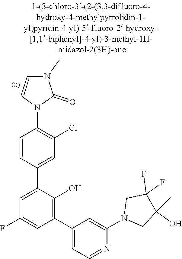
C1(C)(O)CN(C2=CC(C3=C(O)C(C4=CC(Cl)=C(N5C=CN(C)C5=O)C=C4)=CC(F)=C3)=CC=N2)CC1(F)F
